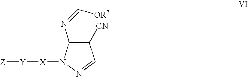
C1([CN])=C(N=C[OR7])N([X][Y][Z])N=C1
